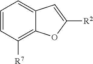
C1=CC([R7])=C2C(=C1)C=C([R2])O2
